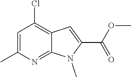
C12=NC(C)=CC(Cl)=C1C=C(C(OC)=O)N2C
